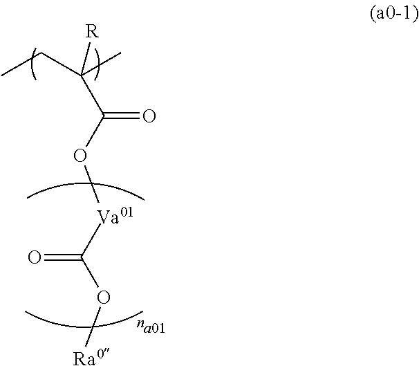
CCC(C)([R])C(O[Va01]C(O[Ra0])=O)=O
